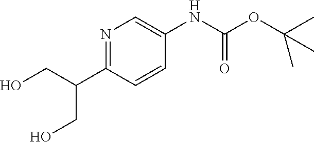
N1=C(C(CO)CO)C=CC(NC(OC(C)(C)C)=O)=C1
